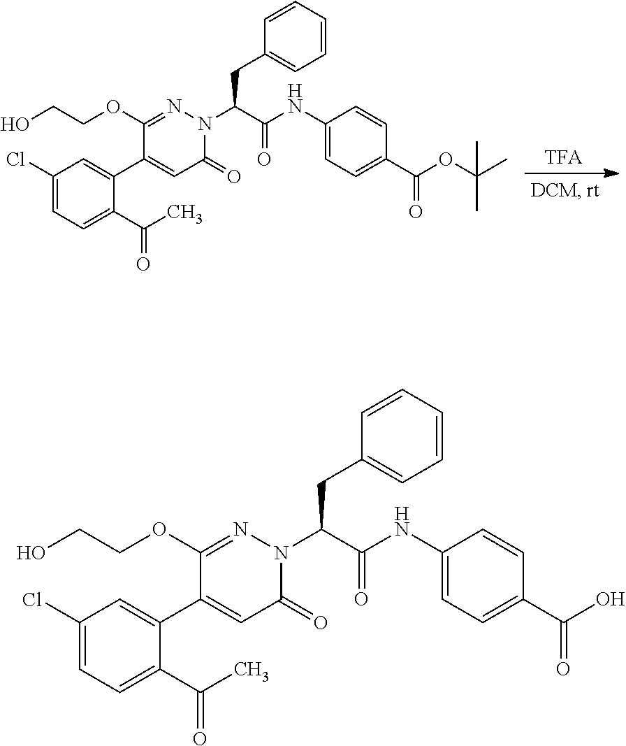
C(CO)OC1=NN(C(C(NC2=CC=C(C(OC(C)(C)C)=O)C=C2)=O)CC2=CC=CC=C2)C(=O)C=C1C1=CC(Cl)=CC=C1C(C)=O.C(CO)OC1=NN(C(C(NC2=CC=C(C(O)=O)C=C2)=O)CC2=CC=CC=C2)C(=O)C=C1C1=CC(Cl)=CC=C1C(C)=O
